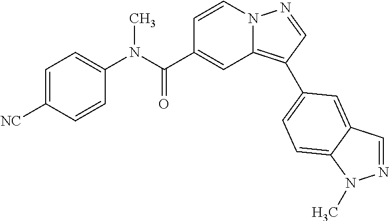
C1=CN2C(=C(C3=CC=C4C(=C3)C=NN4C)C=N2)C=C1C(N(C1=CC=C([NC])C=C1)C)=O
